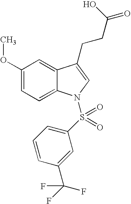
C1(OC)=CC=C2C(=C1)C(CCC(=O)O)=CN2S(C1=CC=CC(C(F)(F)F)=C1)(=O)=O
